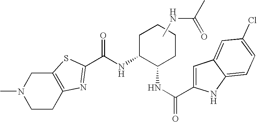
CN1CCC2=C(C1)SC(C(NC1C(NC(C3=CC4=CC(Cl)=CC=C4N3)=O)CCCC1)=O)=N2.CNC(=O)C
